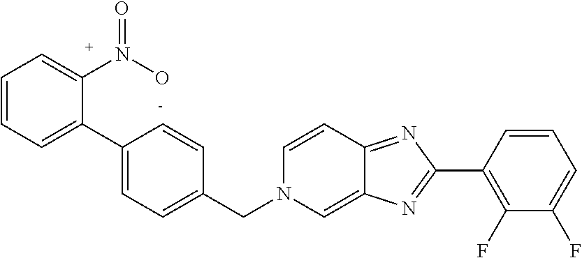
C1=CC=C(C2=CC=C(CN3C=C4C(=NC(C5=C(F)C(F)=CC=C5)=N4)C=C3)C=C2)C(N(O)=O)=C1
